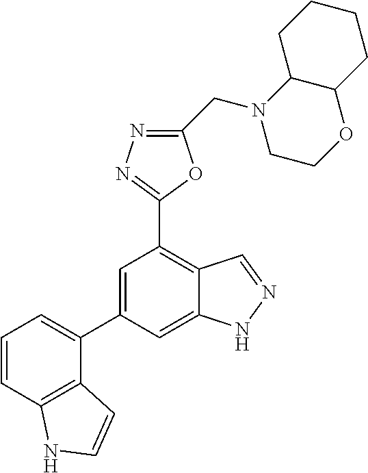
C12C(N(CC3=NN=C(C4=C5C(=CC(C6=CC=CC7=C6C=CN7)=C4)NN=C5)O3)CCO1)CCCC2
